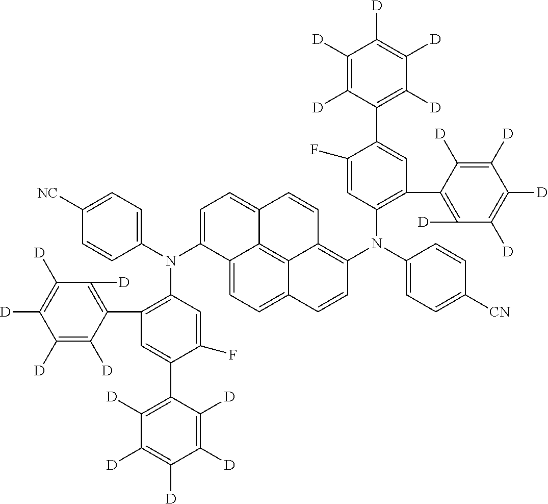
C1([D])=C([D])C(C2=CC(C3=C([D])C([D])=C([D])C([D])=C3[D])=C(N(C3=CC=C([CN])C=C3)C3=C4C5=C6C(=CC=C(N(C7=CC=C([NC])C=C7)C7=C(C8=C([D])C([D])=C([D])C([D])=C8[D])C=C(C8=C([D])C([D])=C([D])C([D])=C8[D])C(F)=C7)C6=CC=C5C=C3)C=C4)C=C2F)=C([D])C([D])=C1[D]
